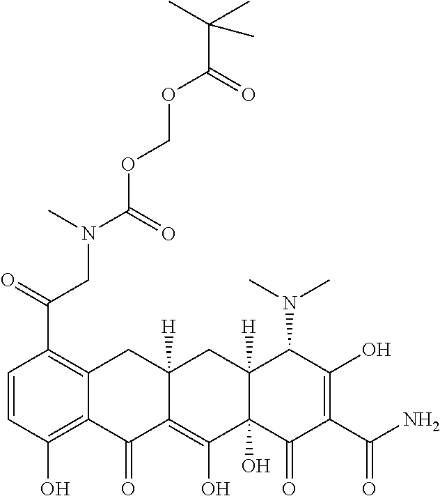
C1=CC(O)=C2C(=C1C(=O)CN(C(=O)OCOC(C(C)(C)C)=O)C)CC1([H])C(=C(O)C3(O)C([H])(C1)C(N(C)C)C(O)=C(C(=O)N)C3=O)C2=O
